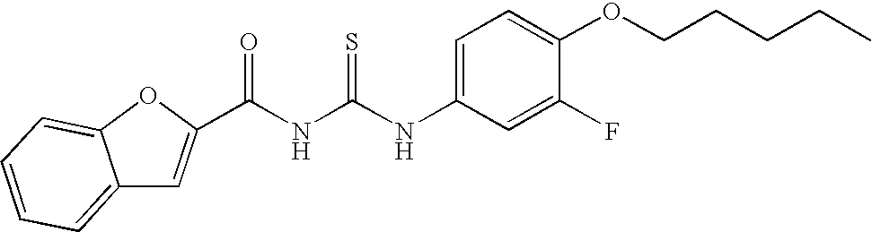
C(NC(NC1=CC=C(OCCCCC)C(F)=C1)=S)(=O)C1=CC2=CC=CC=C2O1
